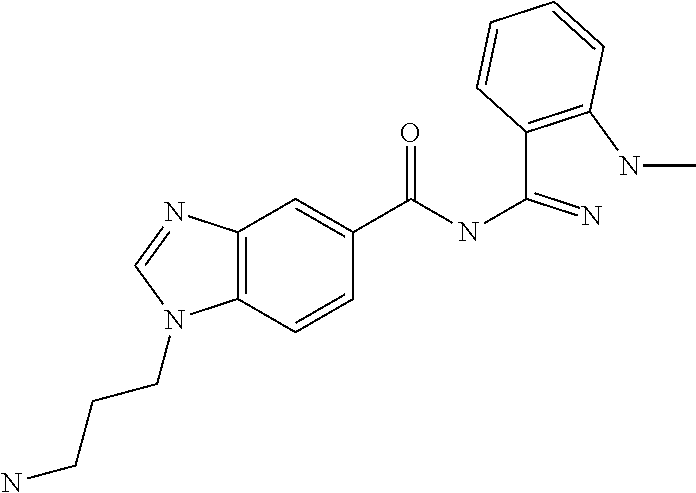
C12=C(C=CC(C(NC(C3=C(NC)C=CC=C3)=N)=O)=C1)N(CCCN)C=N2
